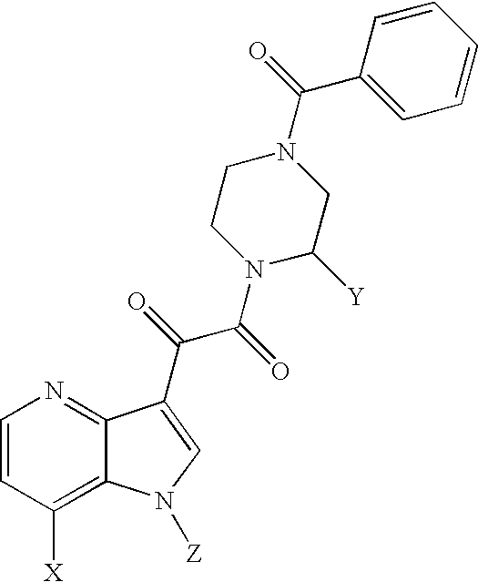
C1=CC([X])=C2C(=N1)C(C(=O)C(=O)N1C([Y])CN(C(=O)C3=CC=CC=C3)CC1)=CN2[Z]
